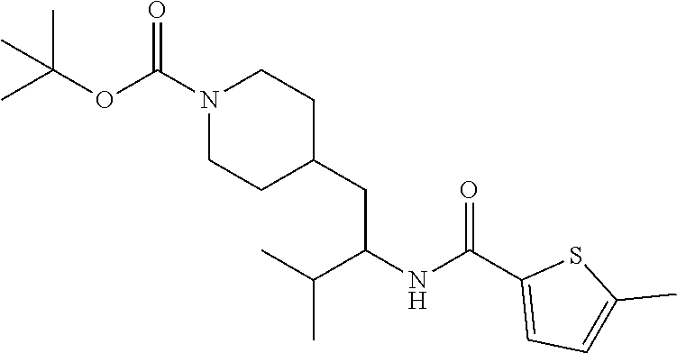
C(C1CCN(C(=O)OC(C)(C)C)CC1)C(NC(C1=CC=C(C)S1)=O)C(C)C
